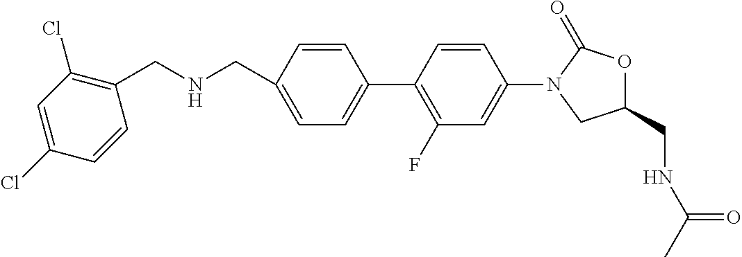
C1=C(CNCC2=C(Cl)C=C(Cl)C=C2)C=CC(C2=C(F)C=C(N3CC(CNC(C)=O)OC3=O)C=C2)=C1
